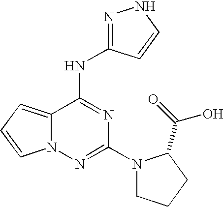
C12=CC=CN1N=C(N1CCCC1C(=O)O)N=C2NC1=NNC=C1
